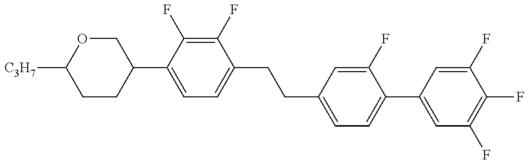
C1CC(C2=CC=C(CCC3=CC=C(C4=CC(F)=C(F)C(F)=C4)C(F)=C3)C(F)=C2F)COC1[C3H7]
